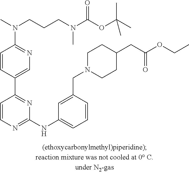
C1(NC2=CC=CC(CN3CCC(CC(OCC)=O)CC3)=C2)=NC=CC(C2=CN=C(N(CCCN(C(OC(C)(C)C)=O)C)C)C=C2)=N1
